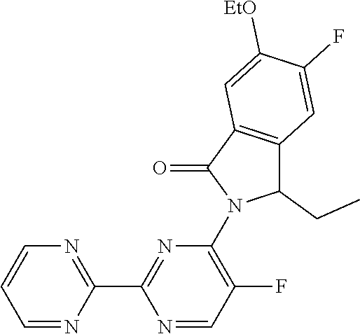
N1=CC(F)=C(N2C(CC)C3=C(C2=O)C=C([EtO])C(F)=C3)N=C1C1=NC=CC=N1
